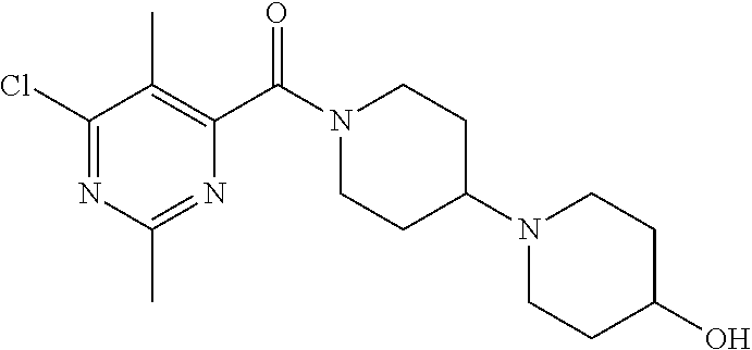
C1(Cl)=NC(C)=NC(C(N2CCC(N3CCC(O)CC3)CC2)=O)=C1C
